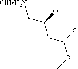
[ClHH2N]CC(CC(OC)=O)O
